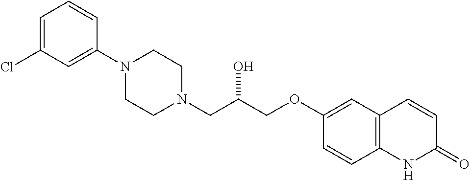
C1=C(Cl)C=C(N2CCN(CC(COC3=CC4=C(C=C3)NC(=O)C=C4)O)CC2)C=C1
